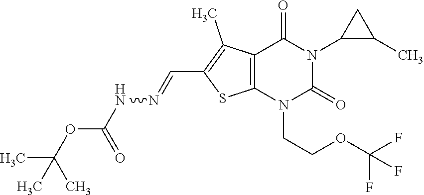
C12=C(N(CCOC(F)(F)F)C(=O)N(C3C(C)C3)C1=O)SC(C=NNC(=O)OC(C)(C)C)=C2C
